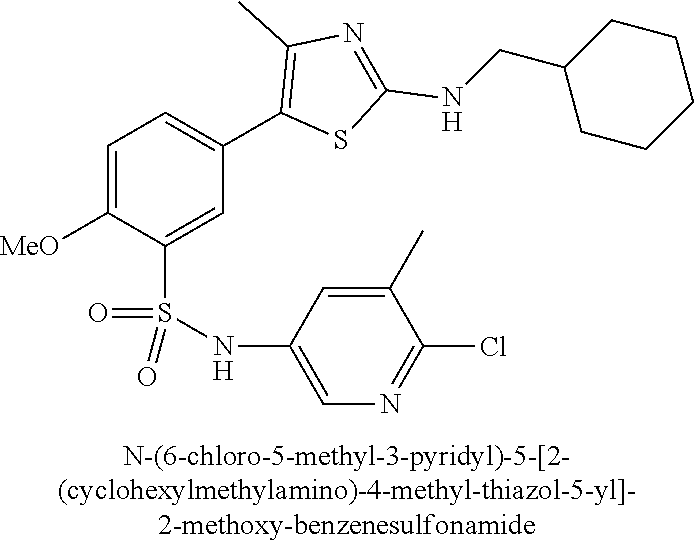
C1=C([MeO])C(S(NC2=CN=C(Cl)C(C)=C2)(=O)=O)=CC(C2=C(C)N=C(NCC3CCCCC3)S2)=C1
